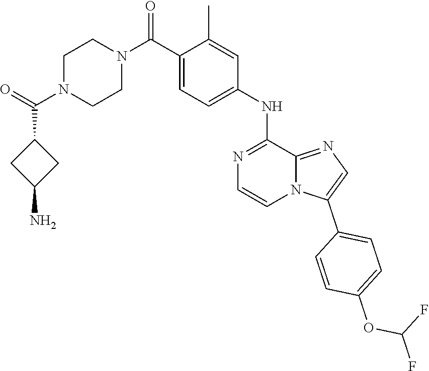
C1(C(N2CCN(C(=O)C3=CC=C(NC4=NC=CN5C4=NC=C5C4=CC=C(OC(F)F)C=C4)C=C3C)CC2)=O)CC(N)C1
